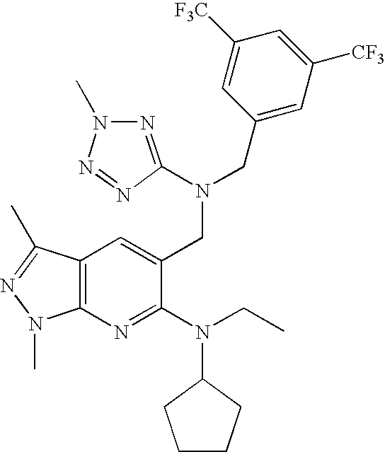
N1=C(N(CC2=CC3=C(N=C2N(C2CCCC2)CC)N(C)N=C3C)CC2=CC([CF3])=CC([F3C])=C2)N=NN1C
